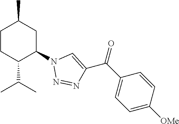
C1CC(C(C)C)C(N2N=NC(C(C3=CC=C([OMe])C=C3)=O)=C2)CC1C
